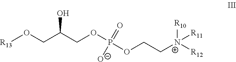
[R13]OCC(COP(OCC[N+]([R12])([R10])[R11])([O-])=O)O
